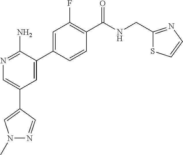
N1=C(N)C(C2=CC(F)=C(C(NCC3=NC=CS3)=O)C=C2)=CC(C2=CN(C)N=C2)=C1
